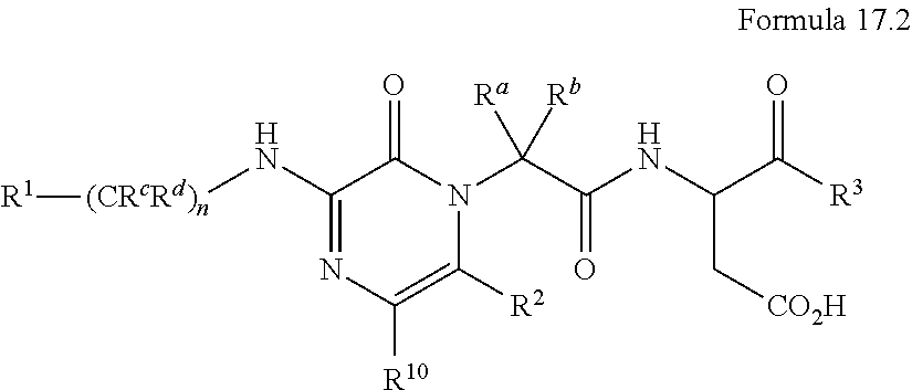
C1(N[(CRcRd)n][R1])=NC([R10])=C([R2])N(C(C(NC(C[CO2H])C(=O)[R3])=O)([Rb])[Ra])C1=O
